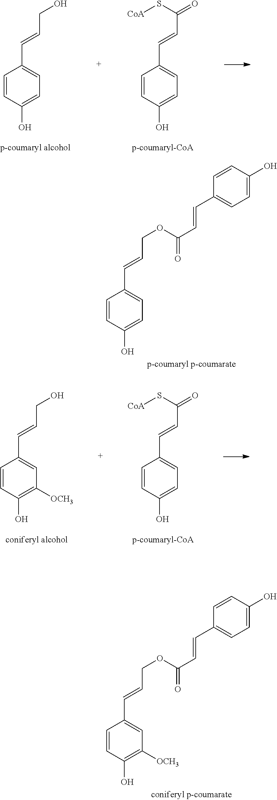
C1=CC(O)=CC=C1C=CCO.C1=CC(O)=CC=C1C=CC(=O)S[CoA].C1=CC(O)=CC=C1C=CCOC(C=CC1=CC=C(O)C=C1)=O.C1=CC(O)=CC=C1C=CC(=O)S[CoA].C1=CC(O)=C([OCH3])C=C1C=CCO.C1=CC(O)=C([OCH3])C=C1C=CCOC(C=CC1=CC=C(O)C=C1)=O
